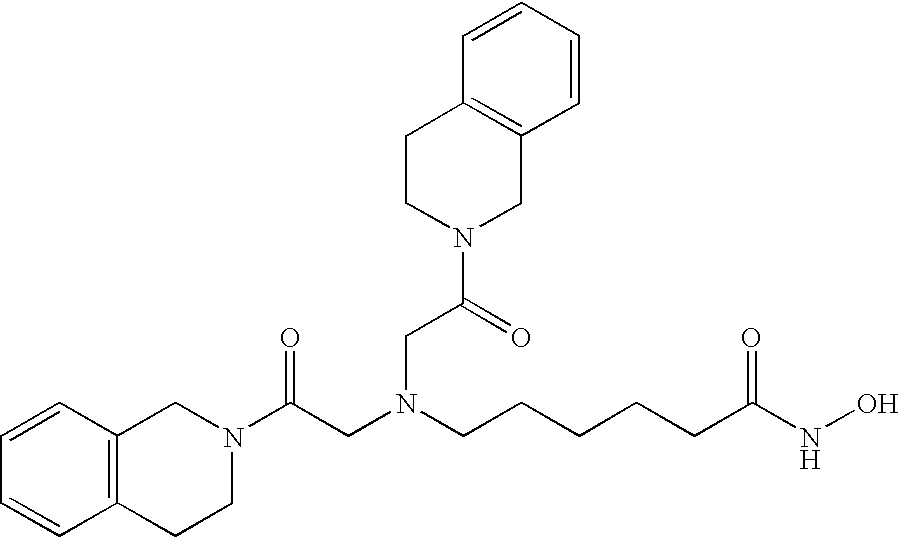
C1=CC2=C(C=C1)CCN(C(CN(CCCCCC(NO)=O)CC(N1CC3=C(CC1)C=CC=C3)=O)=O)C2
